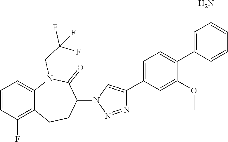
C1=C2C(=C(F)C=C1)CCC(N1C=C(C3=CC=C(C4=CC(N)=CC=C4)C(OC)=C3)N=N1)C(=O)N2CC(F)(F)F
